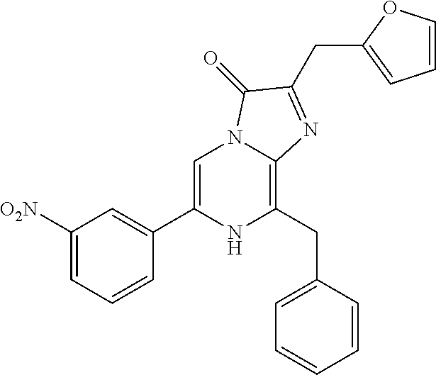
C1([O2N])=CC=CC(C2=CN3C(=C(CC4=CC=CC=C4)N2)N=C(CC2=CC=CO2)C3=O)=C1
